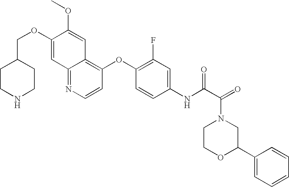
C(OC1=CC2=NC=CC(OC3=C(F)C=C(NC(C(=O)N4CCOC(C5=CC=CC=C5)C4)=O)C=C3)=C2C=C1OC)C1CCNCC1
